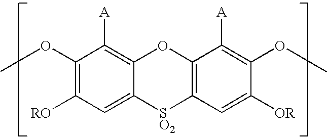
C1(OC)=C([RO])C=C2C(=C1[A])OC1=C([SO2]2)C=C([OR])C(OC)=C1[A]
